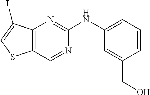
C1=CC=C(NC2=NC3=C(C=N2)SC=C3I)C=C1CO
